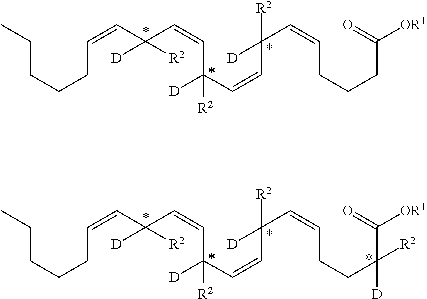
CCCCCC=CC(C=CC(C=CC(C=CCCCC([OR1])=O)([R2])[D])([R2])[D])([D])[R2].CCCCCC=CC(C=CC(C=CC(C=CCCC(C([OR1])=O)([D])[R2])([R2])[D])([R2])[D])([D])[R2]
